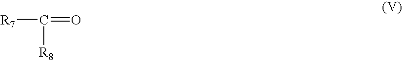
[R7]C(=O)[R8]
